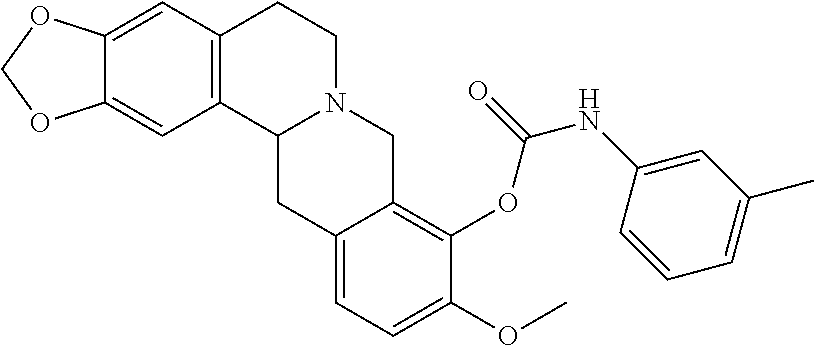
C12=C(C=C3C(=C1)OCO3)CCN1C2CC2=CC=C(OC)C(OC(NC3=CC(C)=CC=C3)=O)=C2C1
